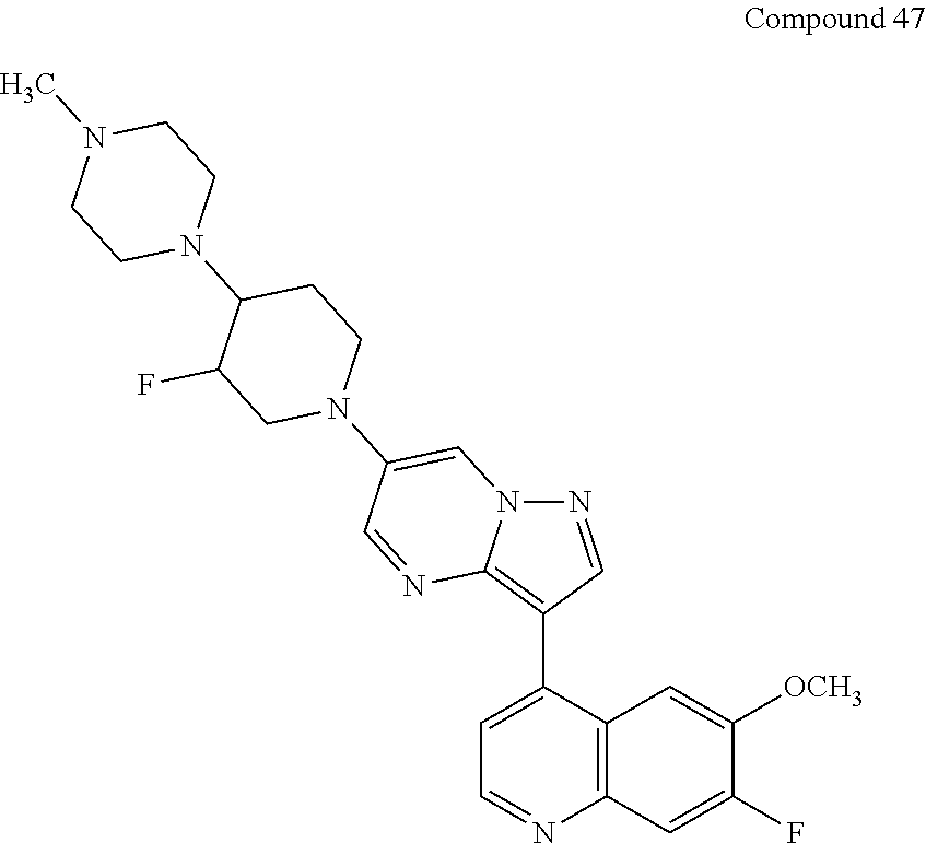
C1(N2CCC(N3CCN(C)CC3)C(F)C2)=CN2N=CC(C3=CC=NC4=C3C=C([OCH3])C(F)=C4)=C2N=C1
